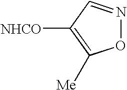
O1N=CC([NHCO])=C1[Me]
